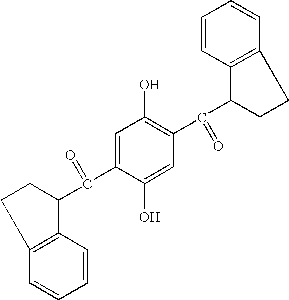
C1=C(C(C2CCC3=C2C=CC=C3)=O)C(O)=CC(C(C2CCC3=C2C=CC=C3)=O)=C1O
